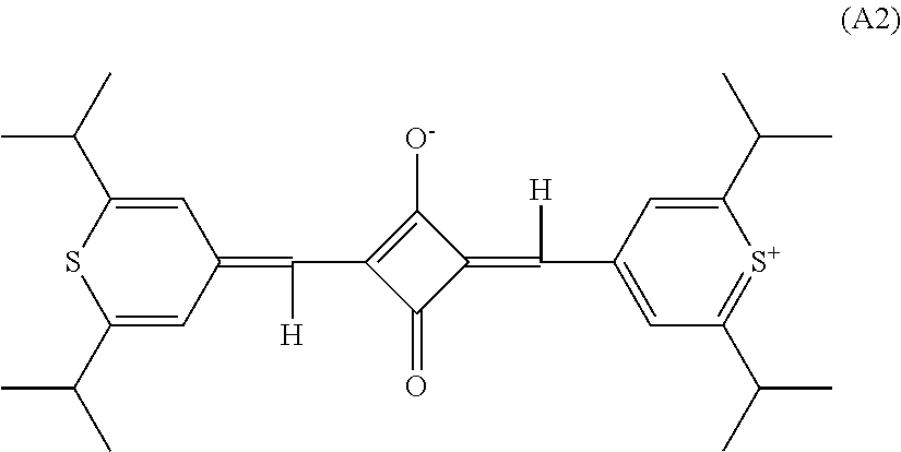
C1(C(C)C)=CC(=C(C2=C([O-])C(=C(C3=CC(C(C)C)=[S+]C(C(C)C)=C3)[H])C2=O)[H])C=C(C(C)C)S1
